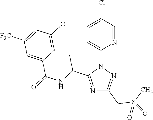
N1=C(C(NC(=O)C2=CC([F3C])=CC(Cl)=C2)C)N(C2=CC=C(Cl)C=N2)N=C1CS(C)(=O)=O
